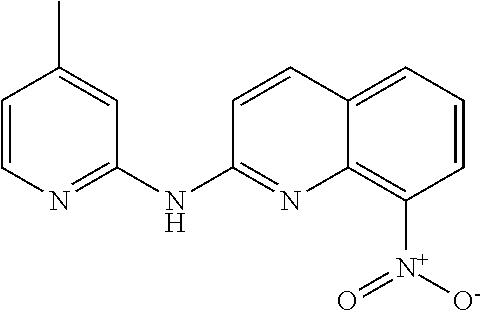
C1=CN=C(NC2=NC3=C([N+]([O-])=O)C=CC=C3C=C2)C=C1C
